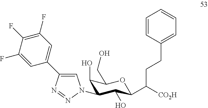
C1(N2C=C(C3=CC(F)=C(F)C(F)=C3)N=N2)C(O)C(C([CO2H])CCC2=CC=CC=C2)OC(CO)C1O
